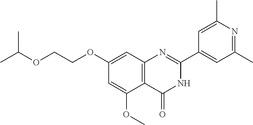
C1=C(C2=NC3=C(C(OC)=CC(OCCOC(C)C)=C3)C(=O)N2)C=C(C)N=C1C
